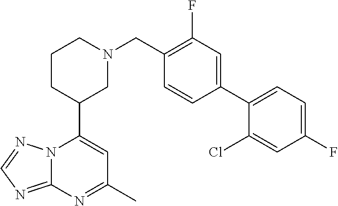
N12C(=NC=N1)N=C(C)C=C2C1CN(CC2=C(F)C=C(C3=CC=C(F)C=C3Cl)C=C2)CCC1
